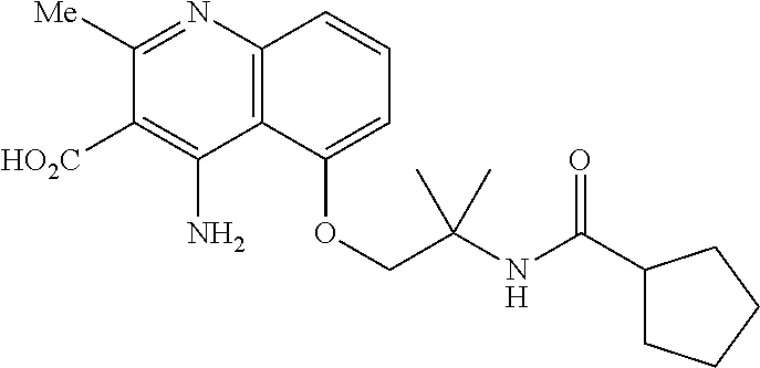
C1([Me])=NC2=C(C(N)=C1[HO2C])C(OCC(C)(NC(C1CCCC1)=O)C)=CC=C2
